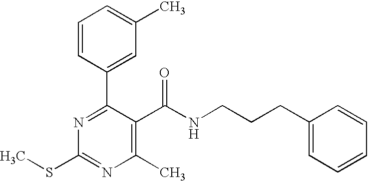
C1=CC(C2=NC(SC)=NC(C)=C2C(NCCCC2=CC=CC=C2)=O)=CC(C)=C1
